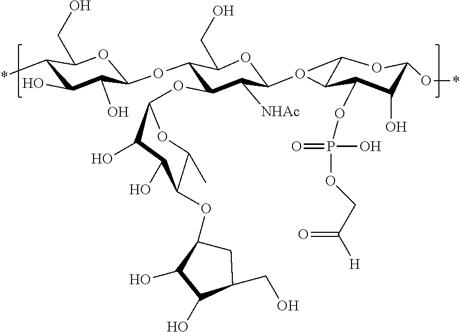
C1(OC2C(OC3C(O)C(O)C(OC4CC(CO)C(O)C4O)C(C)O3)C([NHAc])C(O3C4C(OP(O)(=O)OCC(=O)[H])C(O)C(O*)OC43)OC2CO)C(O)C(O)C(*)C(CO)O1
